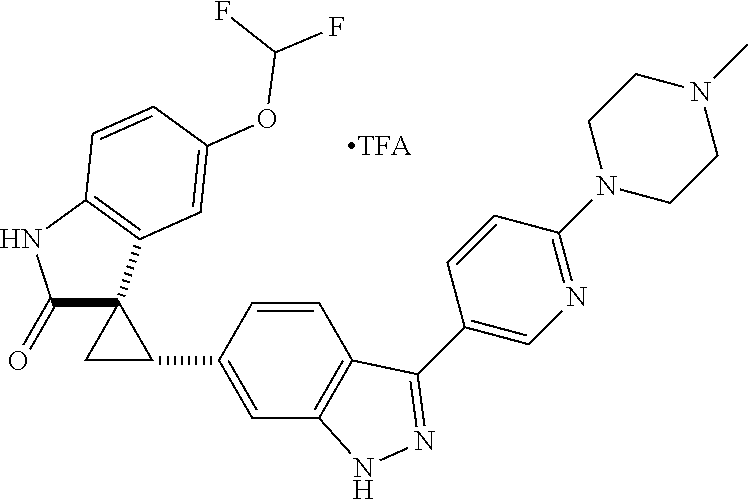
C1(=O)C2(C3=C(N1)C=CC(OC(F)F)=C3)CC2C1=CC2=C(C(C3=CN=C(N4CCN(C)CC4)C=C3)=NN2)C=C1
